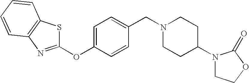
C1(OC2=CC=C(CN3CCC(N4CCOC4=O)CC3)C=C2)=NC2=C(S1)C=CC=C2
